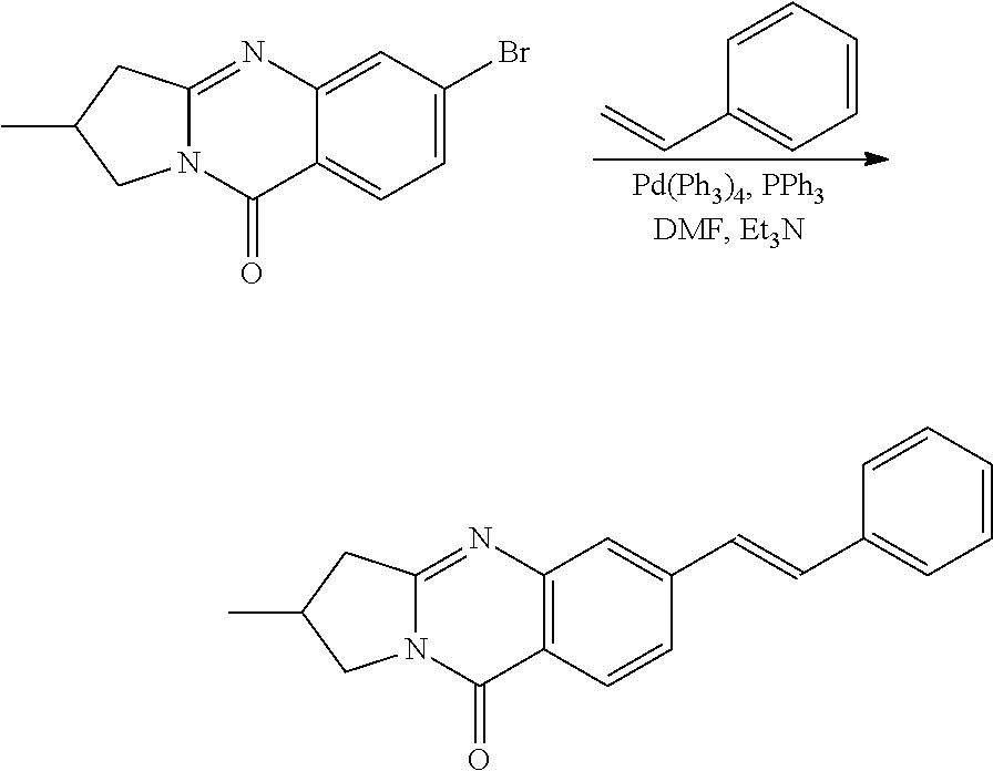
C1=C(Br)C=C2C(=C1)C(=O)N1C(=N2)CC(C)C1.C1=CC=CC(C=C)=C1.C1=CC2=C(C=C1C=CC1=CC=CC=C1)N=C1N(C2=O)CC(C)C1
